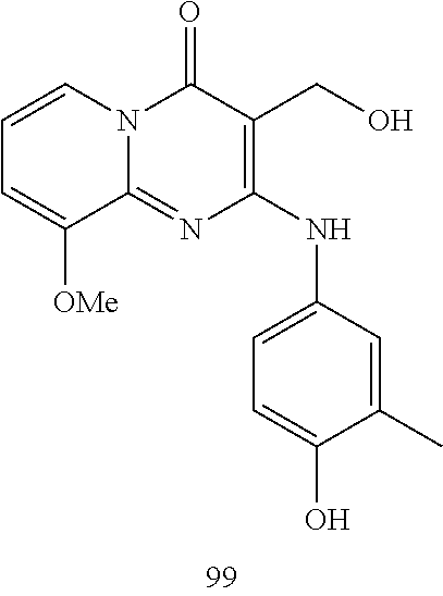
C1=CC=C([OMe])C2=NC(NC3=CC=C(O)C(C)=C3)=C(CO)C(=O)N12
